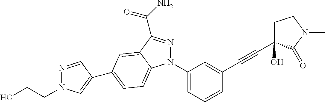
N1(C2=CC=CC(C#CC3(O)CCN(C)C3=O)=C2)N=C(C(N)=O)C2=CC(C3=CN(CCO)N=C3)=CC=C12
